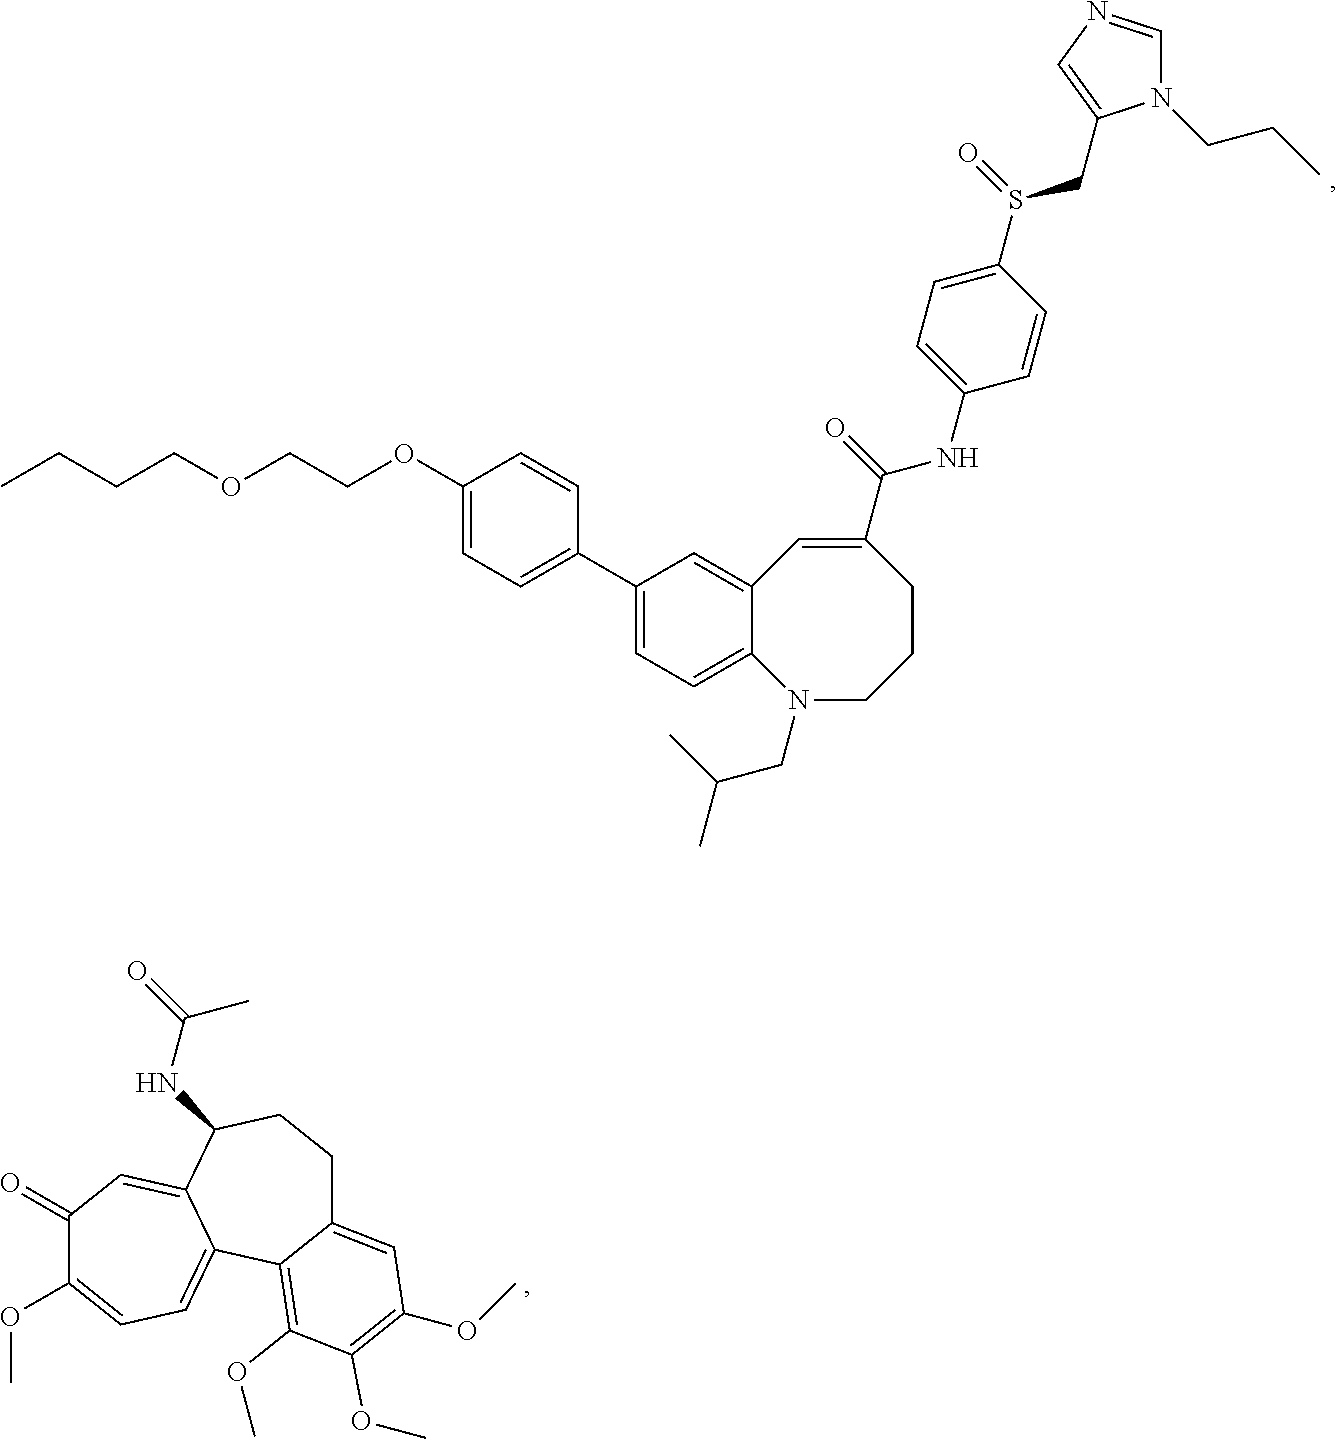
CCCCOCCOC1=CC=C(C2=CC=C3C(=C2)C=C(C(=O)NC2=CC=C(S(CC4=CN=CN4CCC)=O)C=C2)CCCN3CC(C)C)C=C1.C1(=O)C(OC)=CC=C2C(=C1)C(NC(=O)C)CCC1=CC(OC)=C(OC)C(OC)=C21
